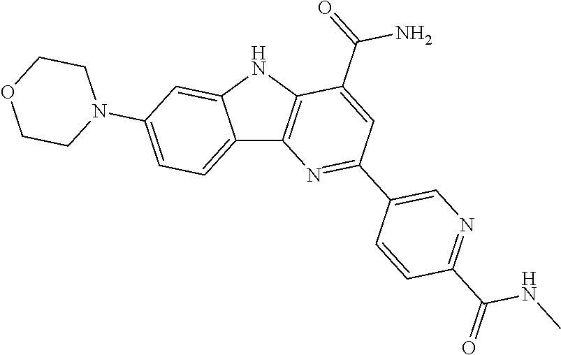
C12=CC=C(N3CCOCC3)C=C1NC1=C2N=C(C2=CN=C(C(=O)NC)C=C2)C=C1C(=O)N
